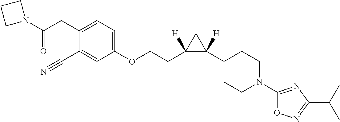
C1(C#N)=CC(OCCC2([H])C(C3CCN(C4=NC(C(C)C)=NO4)CC3)([H])C2)=CC=C1CC(N1CCC1)=O
